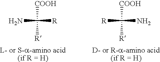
C([COOH])([R])([R])N.C([COOH])([R])(N)[R]
